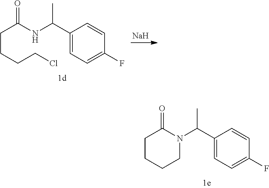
C(CCCCl)C(NC(C1=CC=C(F)C=C1)C)=O.[Na].C1CCCN(C(C2=CC=C(F)C=C2)C)C1=O
